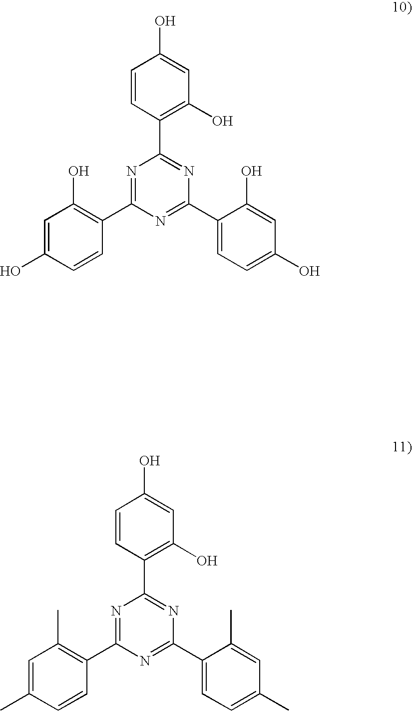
C1=C(O)C=CC(C2=NC(C3=C(O)C=C(O)C=C3)=NC(C3=CC=C(O)C=C3O)=N2)=C1O.C1=C(C)C=CC(C2=NC(C3=C(O)C=C(O)C=C3)=NC(C3=CC=C(C)C=C3C)=N2)=C1C
